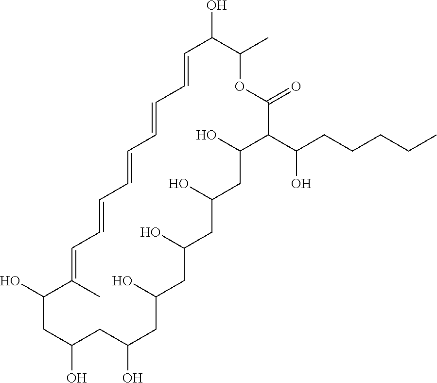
OC1C=CC=CC=CC=CC=C(C)C(O)CC(O)CC(O)CC(O)CC(O)CC(O)CC(O)C(C(CCCCC)O)C(=O)OC1C
